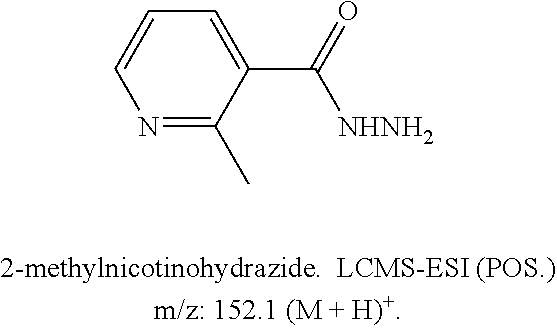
N1=C(C)C(C([NHNH2])=O)=CC=C1
